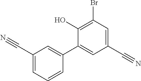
BrC1=C(O)C(C2=CC(C#N)=CC=C2)=CC(C#N)=C1
